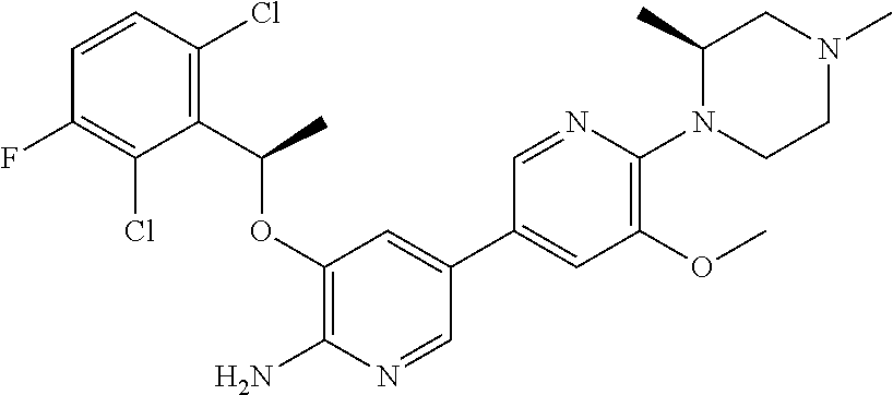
C1(OC(C2=C(Cl)C=CC(F)=C2Cl)C)=C(N)N=CC(C2=CC(OC)=C(N3CCN(C)CC3C)N=C2)=C1
